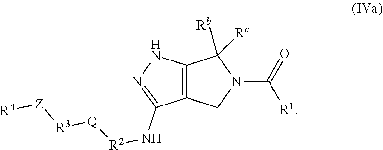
C12=C(NN=C1N[R2][Q][R3][Z][R4])C([Rb])([Rc])N(C(=O)[R1])C2
